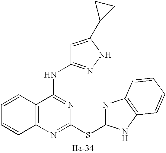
C12=C(N=C(SC3=NC4=C(N3)C=CC=C4)N=C1NC1=NNC(C3CC3)=C1)C=CC=C2
